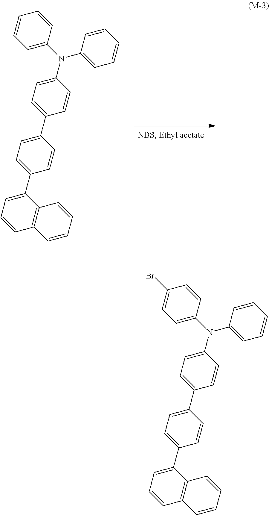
C1(N(C2=CC=CC=C2)C2=CC=C(Br)C=C2)=CC=C(C2=CC=C(C3=CC=CC4=C3C=CC=C4)C=C2)C=C1.C1(N(C2=CC=CC=C2)C2=CC=CC=C2)=CC=C(C2=CC=C(C3=CC=CC4=C3C=CC=C4)C=C2)C=C1
